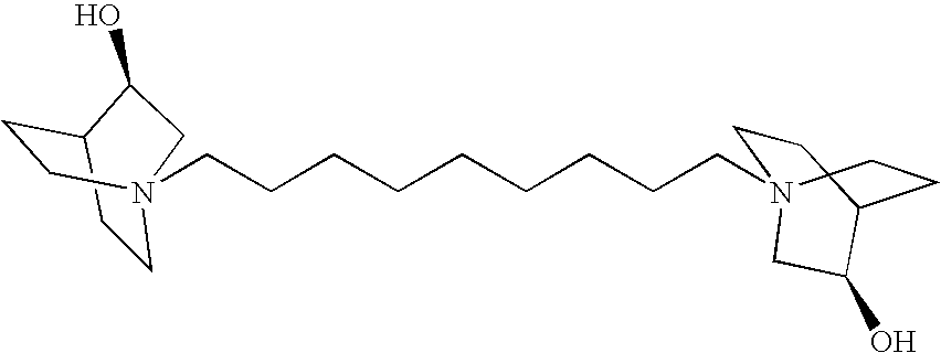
C1CC2CCN1(CCCCCCCCCN13CCC(CC1)C(O)C3)CC2O
